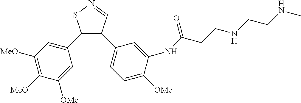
C1(C2=CC([MeO])=C([MeO])C([OMe])=C2)=C(C2=CC=C([OMe])C(NC(CCNCCNC)=O)=C2)C=NS1
